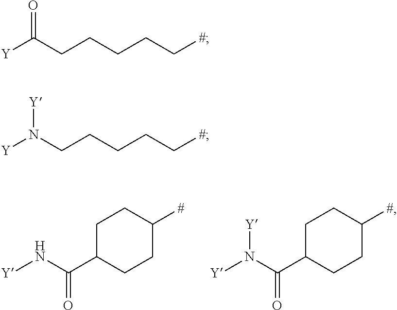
C1C(C(N[Y])=O)CCC([#])C1.C1C(C(N([Y])[Y])=O)CCC([#])C1.[Y]C(CCCCC[#])=O.[Y]N(CCCCC[#])[Y]
